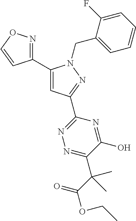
C1(C2=CC(C3=NN=C(C(C(=O)OCC)(C)C)C(O)=N3)=NN2CC2=CC=CC=C2F)=NOC=C1
